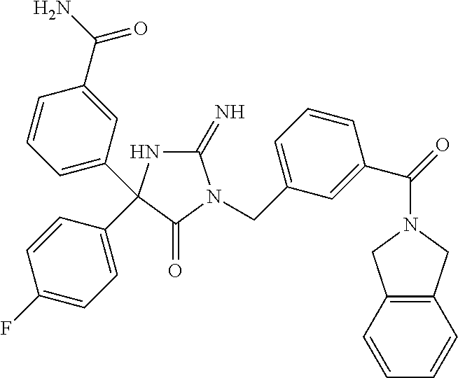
C1(=N)NC(C2=CC=CC(C(N)=O)=C2)(C2=CC=C(F)C=C2)C(=O)N1CC1=CC=CC(C(=O)N2CC3=C(C2)C=CC=C3)=C1
